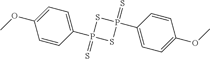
C1=CC(P2(=S)SP(=S)(C3=CC=C(OC)C=C3)S2)=CC=C1OC
